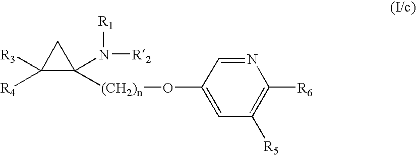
C1([R4])([R3])C([(CH2)n]OC2=CC([R5])=C([R6])N=C2)(N([R1])[R2])C1
